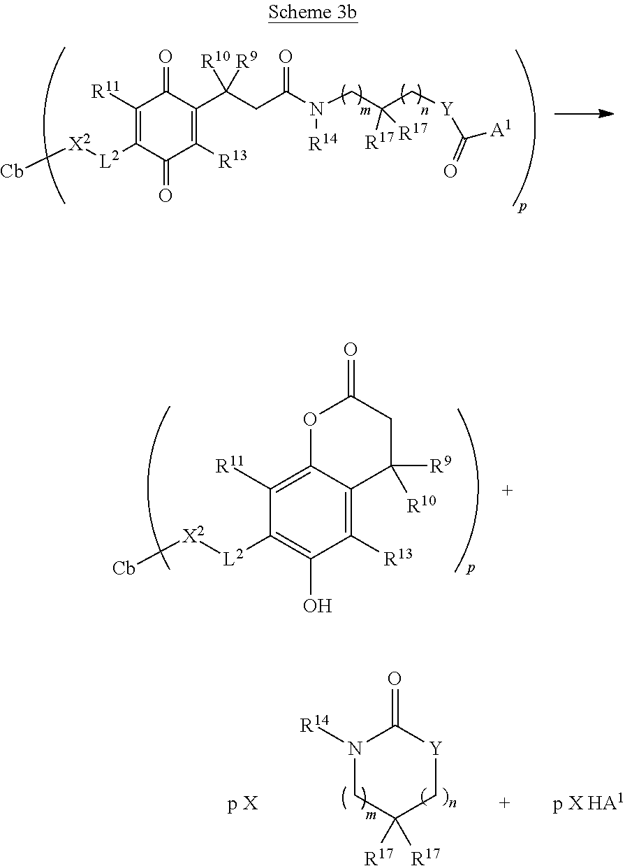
C1([R11])=C([L2][X2][Cb])C(=O)C([R13])=C(C(CC(N(CC(C[Y]C([A1])=O)([R17])[R17])[R14])=O)([R10])[R9])C1=O.C1([R11])=C2C(=C([R13])C(O)=C1[L2][X2][Cb])C([R9])([R10])CC(=O)O2.N1([R14])CC([R17])([R17])C[Y]C1=O
